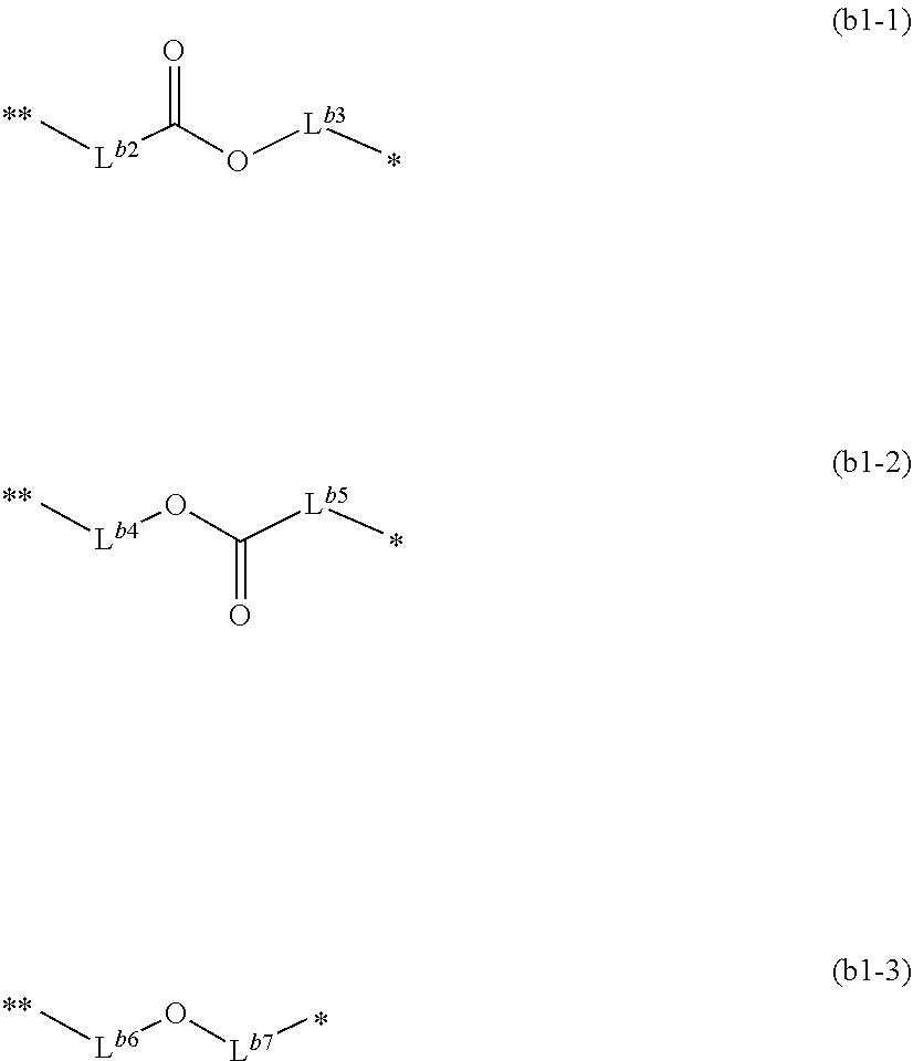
[Lb2](C(O[Lb3]C)=O)C.[Lb4](OC([Lb5]C)=O)C.[Lb6](O[Lb7]C)C
